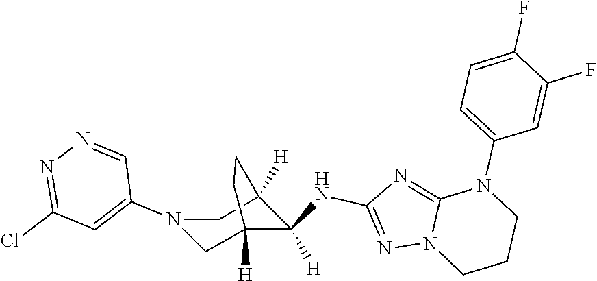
C12=NC(NC3([H])C4([H])CN(C5=CC(Cl)=NN=C5)CC3([H])CC4)=NN1CCCN2C1=CC=C(F)C(F)=C1
